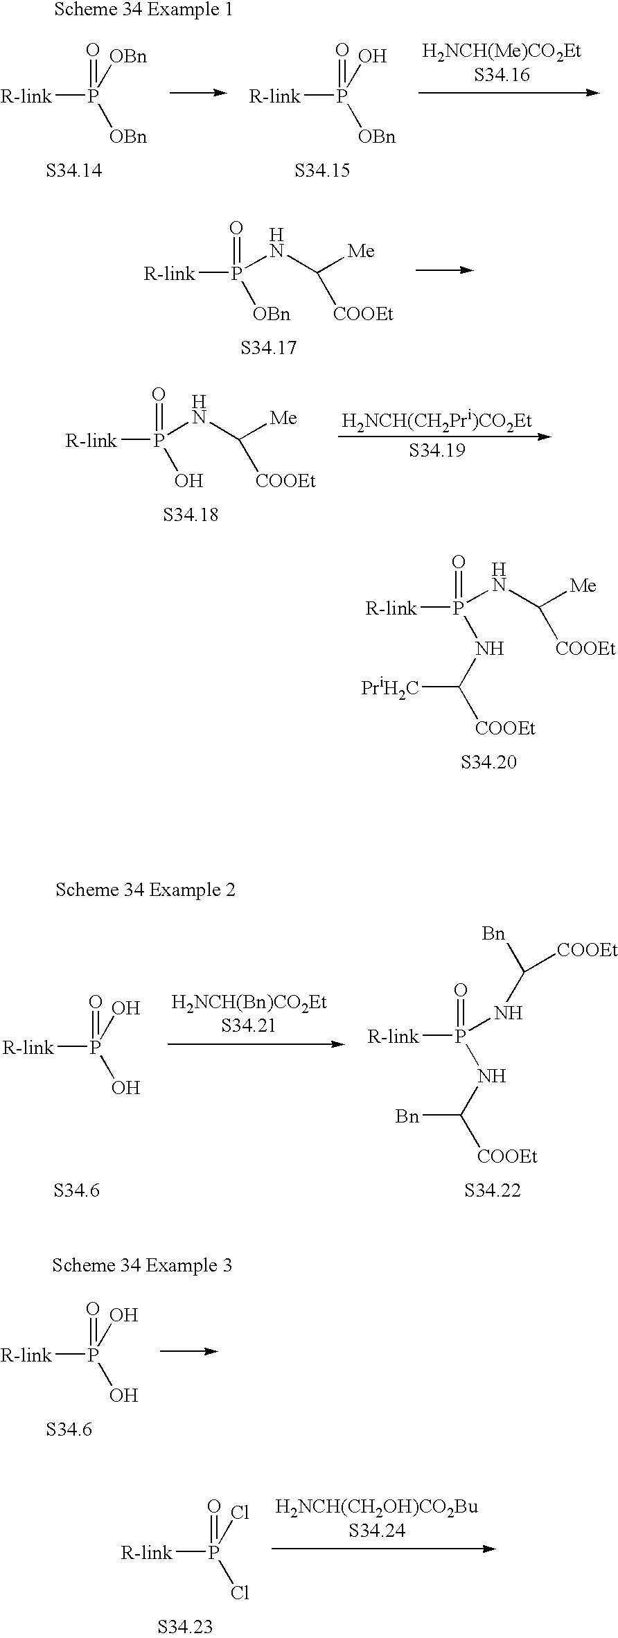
[R-link]P(NC([Me])[COOEt])([OBn])=O.[R-link]P(NC([Me])[COOEt])(O)=O.[H2NCH(CH2Pri)CO2Et].[R-link]P(NC([Me])[COOEt])(NC([COOEt])[PriH2C])=O.[R-link]P(O)(O)=O.[R-link]P(NC([COOEt])[Bn])(NC([COOEt])[Bn])=O.[R-link]P(O)(O)=O.[R-link]P(Cl)(Cl)=O.[H2NCH(CH2OH)CO2BuS34.24].[R-link]P([OBn])([OBn])=O.[R-link]P(O)([OBn])=O
